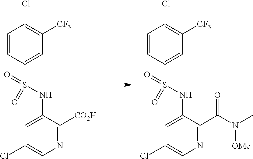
C1=CC(S(NC2=CC(Cl)=CN=C2[CO2H])(=O)=O)=CC([CF3])=C1Cl.C1=CC(S(NC2=CC(Cl)=CN=C2C(N(C)[OMe])=O)(=O)=O)=CC([CF3])=C1Cl
